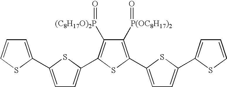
C1([P(OC8H17)2]=O)=C(C2=CC=C(C3=CC=CS3)S2)SC(C2=CC=C(C3=CC=CS3)S2)=C1[(C8H17O)2P]=O
